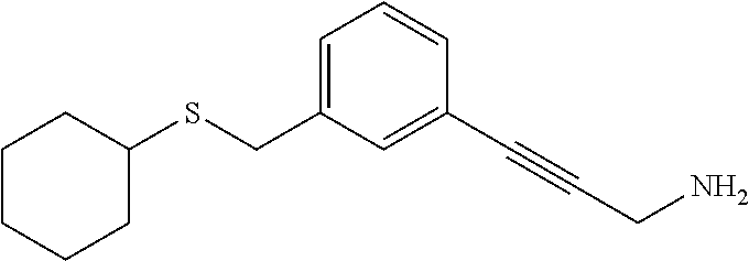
C1CCCC(SCC2=CC=CC(C#CCN)=C2)C1
